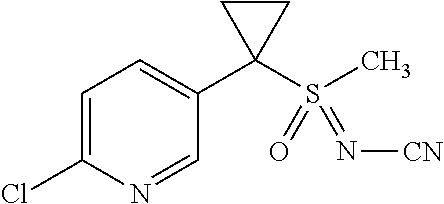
C1=C(Cl)N=CC(C2(S(C)(=O)=N[CN])CC2)=C1
